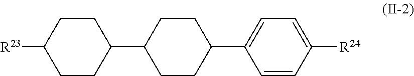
C1CC(C2CCC(C3=CC=C([R24])C=C3)CC2)CCC1[R23]
